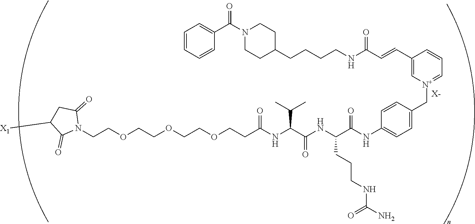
[X-].N1(CCOCCOCCOCCC(NC(C(NC(C(NC2=CC=C(C[N+]3=CC=CC(C=CC(NCCCCC4CCN(C(=O)C5=CC=CC=C5)CC4)=O)=C3)C=C2)=O)CCCNC(N)=O)=O)C(C)C)=O)C(=O)CC([X1])C1=O
